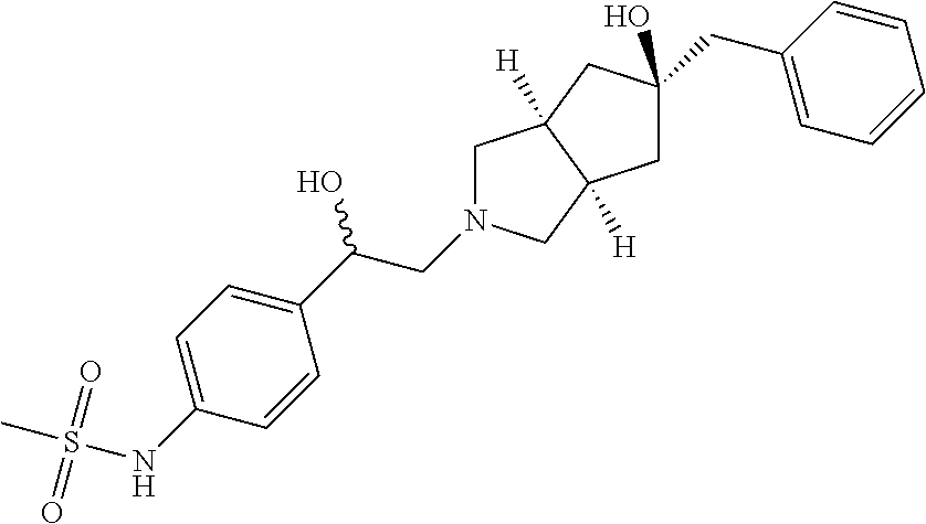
C(N1CC2([H])C([H])(C1)CC(CC1=CC=CC=C1)(O)C2)C(C1=CC=C(NS(C)(=O)=O)C=C1)O
